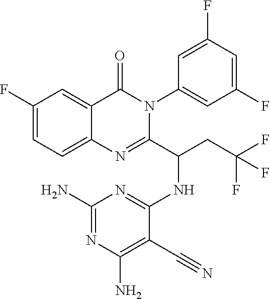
C1(F)=CC=C2C(=C1)C(=O)N(C1=CC(F)=CC(F)=C1)C(C(CC(F)(F)F)NC1=NC(N)=NC(N)=C1C#N)=N2
